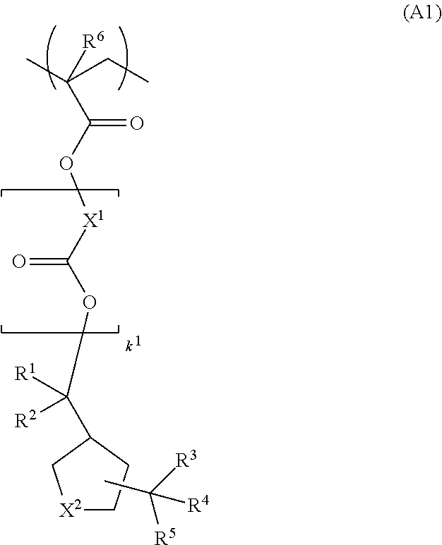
C(C(O[X1]C(OC([R1])([R2])C1CC[X2]C1)=O)=O)(C)(CC)[R6].CC([R3])([R5])[R4]
